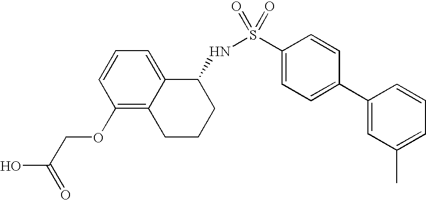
N(S(C1=CC=C(C2=CC(C)=CC=C2)C=C1)(=O)=O)C1C2=CC=CC(OCC(O)=O)=C2CCC1
